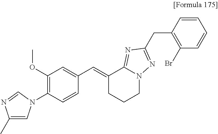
C1(OC)=C(N2C=C(C)N=C2)C=CC(C=C2CCCN3C2=NC(CC2=C(Br)C=CC=C2)=N3)=C1
